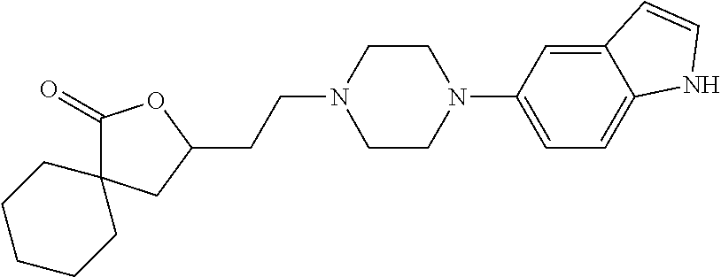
C1CCCCC12CC(CCN1CCN(C3=CC=C4C(=C3)C=CN4)CC1)OC2=O
